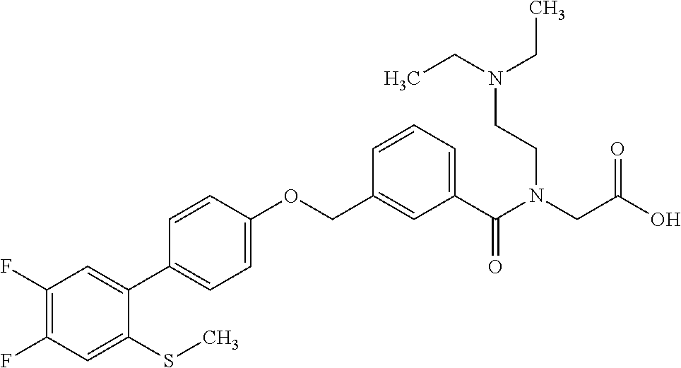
C1(F)=C(F)C=C(SC)C(C2=CC=C(OCC3=CC(C(N(CC(O)=O)CCN(CC)CC)=O)=CC=C3)C=C2)=C1
